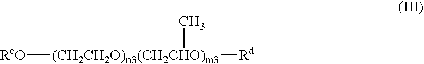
[RcO][(CH2CH2O)n3(CH2CHO)m3]([Rd])C
